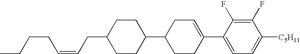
C1(F)=C(F)C(C2=CCC(C3CCC(CC=CCCCC)CC3)CC2)=CC=C1[C5H11]
